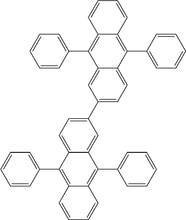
C1=CC=CC=C1C1=C2C(=C(C3=CC=CC=C3)C3=CC(C4=CC=C5C(=C4)C(C4=CC=CC=C4)=C4C(=C5C5=CC=CC=C5)C=CC=C4)=CC=C13)C=CC=C2
